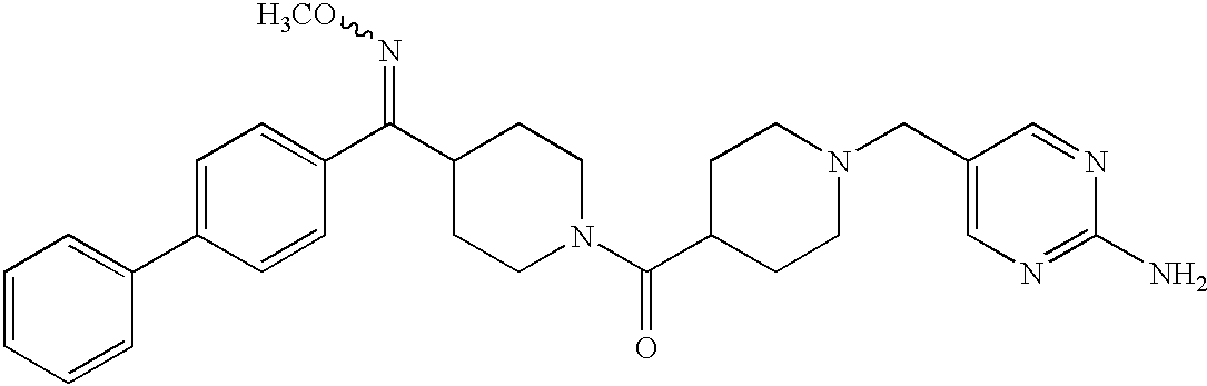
C1=C(C2=CC=CC=C2)C=CC(C(C2CCN(C(C3CCN(CC4=CN=C(N)N=C4)CC3)=O)CC2)=N[H3CO])=C1
